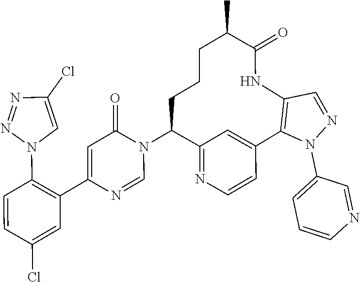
C1=NC(C2=C(N3C=C(Cl)N=N3)C=CC(Cl)=C2)=CC(=O)N1C1C2=NC=CC(=C2)C2=C(C=NN2C2=CC=CN=C2)NC(=O)C(C)CCC1
